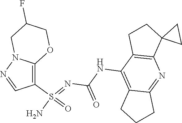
C(NC1=C2C(=NC3=C1CCC31CC1)CCC2)(N=S(N)(=O)C1=C2N(N=C1)CC(F)CO2)=O
